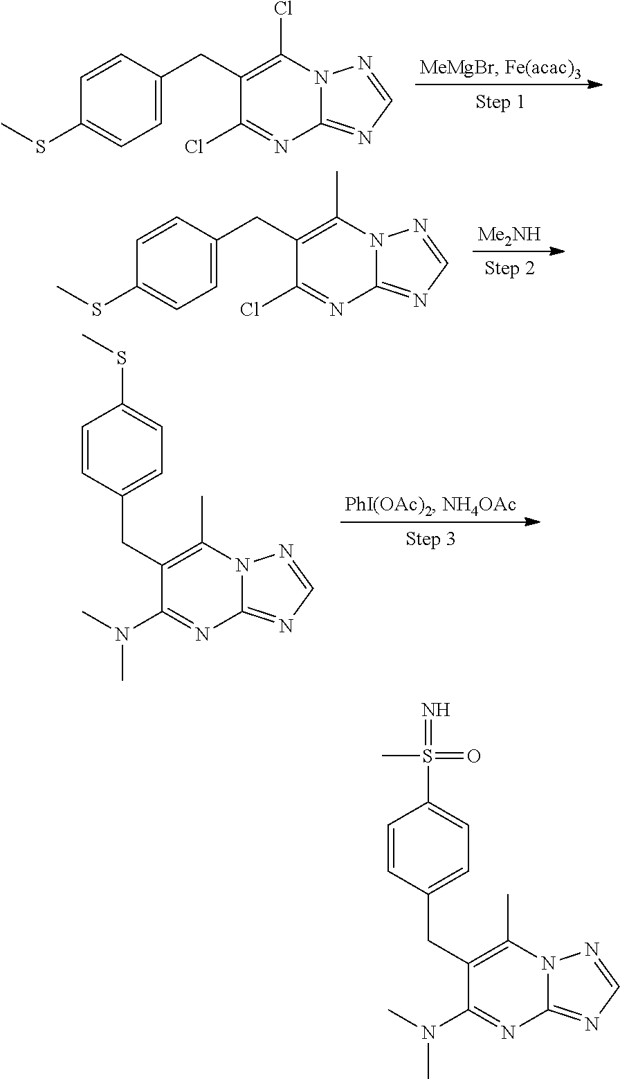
C(C1=C(C)N2C(=NC=N2)N=C1N(C)C)C1=CC=C(S(=N)(=O)C)C=C1.C1=CC(CC2=C(Cl)N3C(=NC=N3)N=C2Cl)=CC=C1SC.C1=CC(CC2=C(C)N3C(=NC=N3)N=C2Cl)=CC=C1SC.[Me2NH].C(C1=C(C)N2C(=NC=N2)N=C1N(C)C)C1=CC=C(SC)C=C1
